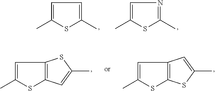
CC1=CC=C(C)S1.CC1=CN=C(C)S1.CC1=CC2=C(S1)C=C(C)S2.CC1=CC2=C(S1)SC(C)=C2
